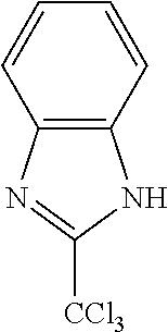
C12=C(C=CC=C1)NC([CCl3])=N2
